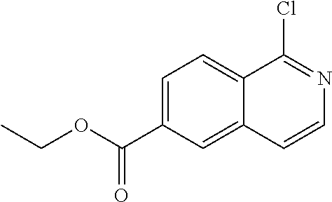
C1=C(C(OCC)=O)C=C2C(=C1)C(Cl)=NC=C2
